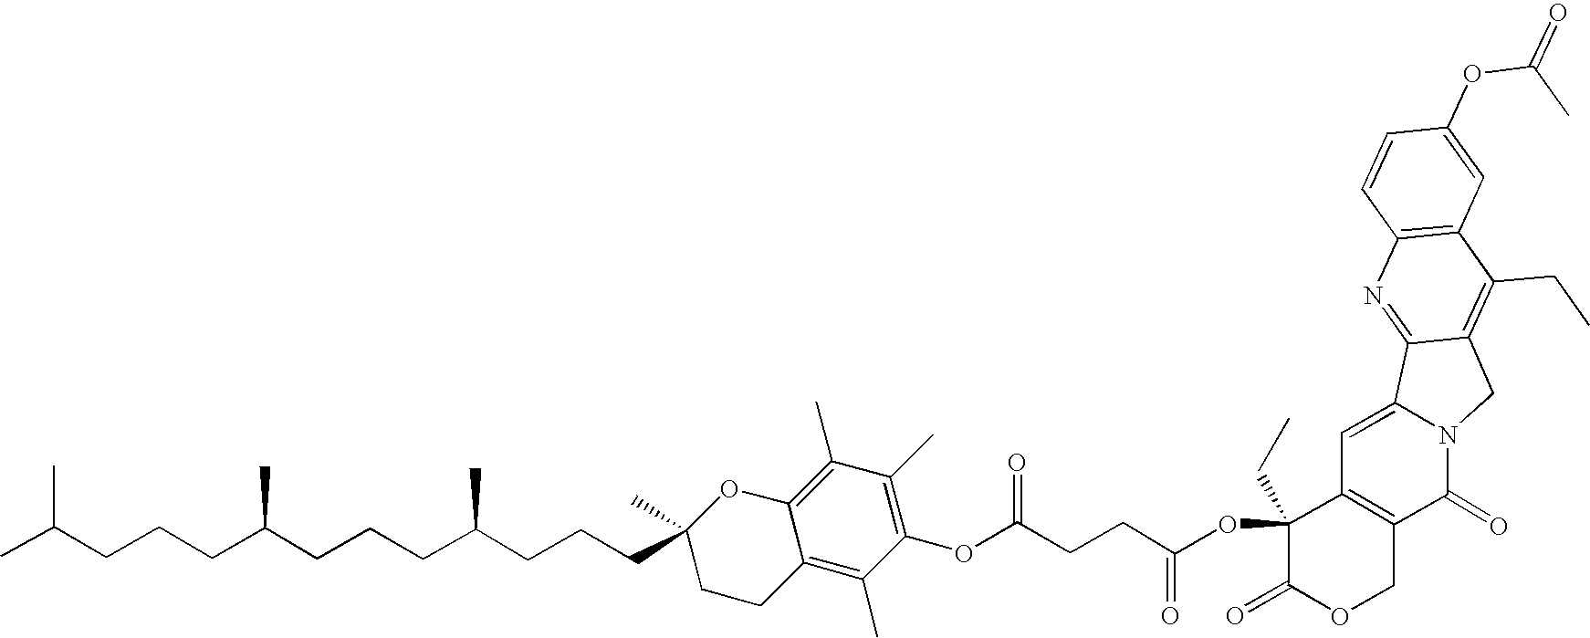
CC(CCCC(CCCC(CCCC1(C)OC2=C(C)C(C)=C(OC(CCC(OC3(CC)C(=O)OCC4=C3C=C3N(C4=O)CC4=C(CC)C5=C(N=C34)C=CC(OC(=O)C)=C5)=O)=O)C(C)=C2CC1)C)C)C
